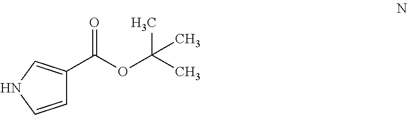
C1=CNC=C1C(OC(C)(C)C)=O
